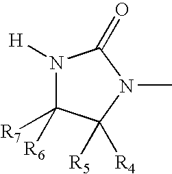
N1([H])C([R7])([R6])C([R4])([R5])N(C)C1=O
